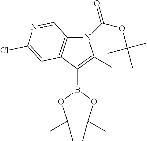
N1(C(OC(C)(C)C)=O)C2=C(C(B3OC(C)(C)C(C)(C)O3)=C1C)C=C(Cl)N=C2
